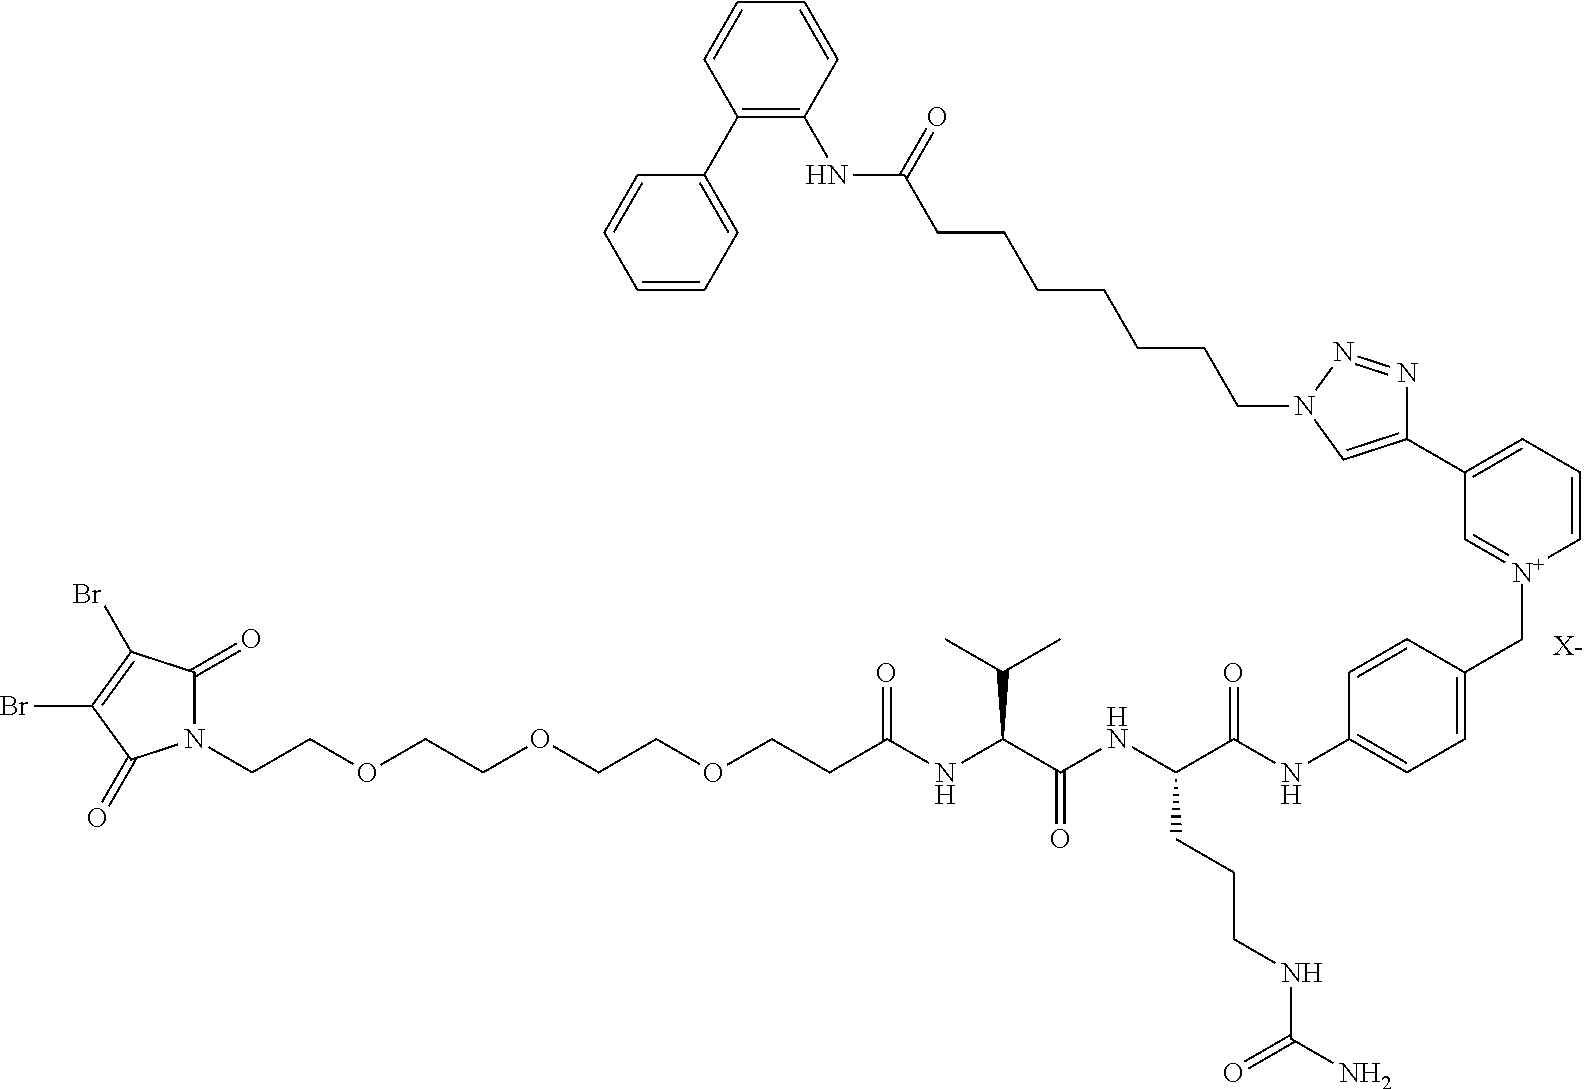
[X-].N1(CCOCCOCCOCCC(NC(C(NC(C(NC2=CC=C(C[N+]3=CC(C4=CN(CCCCCCCC(NC5=C(C6=CC=CC=C6)C=CC=C5)=O)N=N4)=CC=C3)C=C2)=O)CCCNC(N)=O)=O)C(C)C)=O)C(=O)C(Br)=C(Br)C1=O
